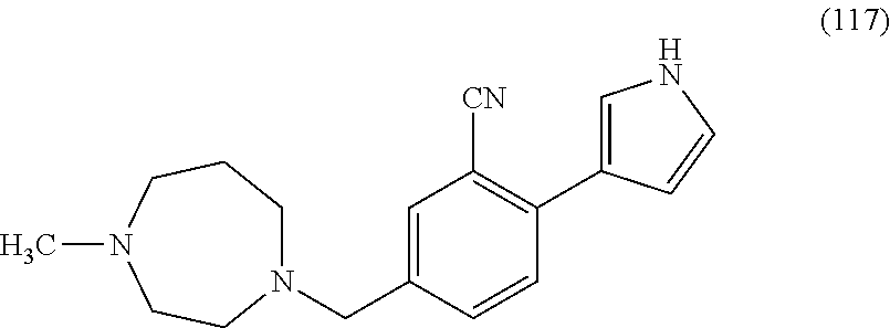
CN1CCN(CC2=CC([CN])=C(C3=CNC=C3)C=C2)CCC1
